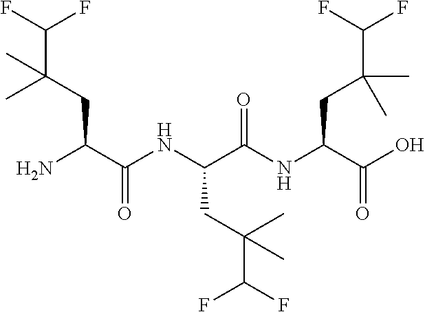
N(C(C(NC(C(N)CC(C(F)F)(C)C)=O)CC(C(F)F)(C)C)=O)C(C(O)=O)CC(C(F)F)(C)C
